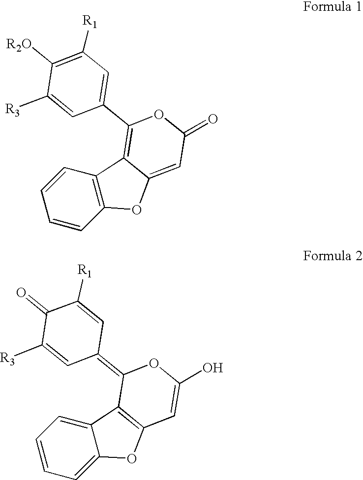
C1=CC2=C(C=C1)OC1=CC(=O)OC(C3=CC([R1])=C([R2O])C([R3])=C3)=C21.C1=CC=C2C(=C1)C1=C(O2)C=C(O)OC1=C1C=C([R1])C(=O)C([R3])=C1
